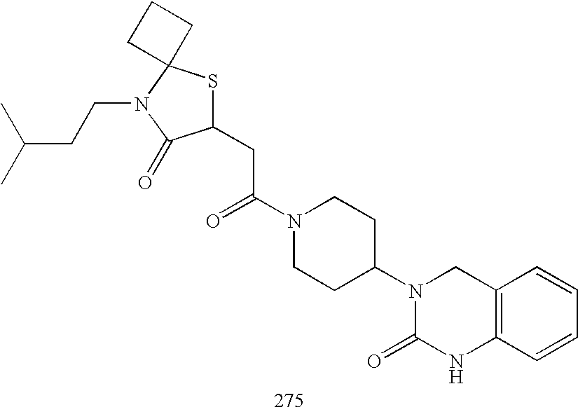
C1(CC(N2CCC(N3C(=O)NC4=C(C3)C=CC=C4)CC2)=O)SC2(N(CCC(C)C)C1=O)CCC2
